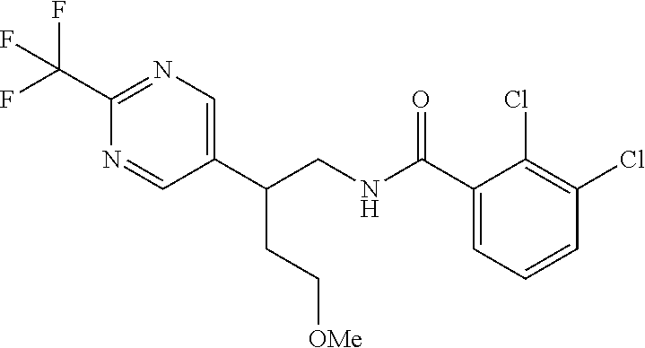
C1(C(CNC(C2=CC=CC(Cl)=C2Cl)=O)CC[OMe])=CN=C(C(F)(F)F)N=C1
